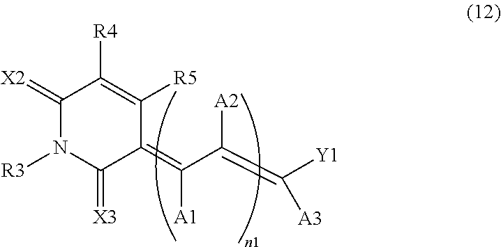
C1(=C([A1])C([A2])=C([Y1])[A3])C([R5])=C([R4])C(=[X2])N([R3])C1=[X3]
